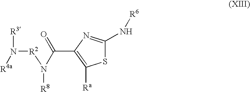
S1C(N[R6])=NC(C(=O)N([R2]N([R3])[R4a])[R8])=C1[Ra]
